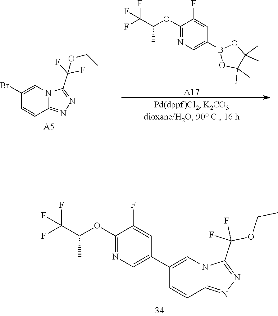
O1B(C2=CN=C(OC(C(F)(F)F)C)C(F)=C2)OC(C)(C)C1(C)C.[A17].C12=NN=C(C(F)(F)OCC)N1C=C(Br)C=C2.[A5].C12=NN=C(C(OCC)(F)F)N1C=C(C1=CN=C(OC(C(F)(F)F)C)C(F)=C1)C=C2
